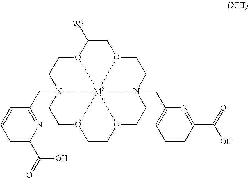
O12C([W7])CO3CCN4(CC5=CC=CC(C(O)=O)=N5)CCO5CCO6CCN(CC7=NC(C(O)=O)=CC=C7)(CC1)[M5]23456
